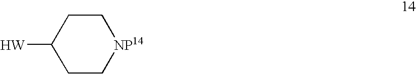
C1C[NP14]CCC1[W]
